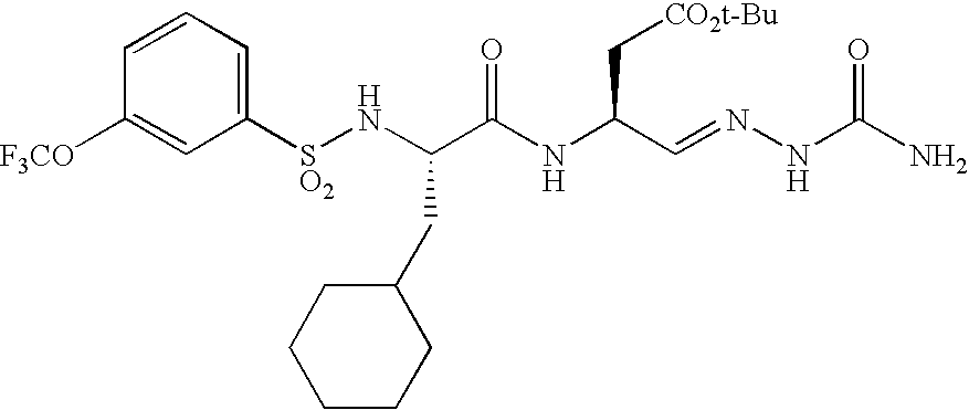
C1([SO2]NC(C(NC(C=NNC(N)=O)C[CO2t-Bu])=O)CC2CCCCC2)=CC=CC([F3CO])=C1
